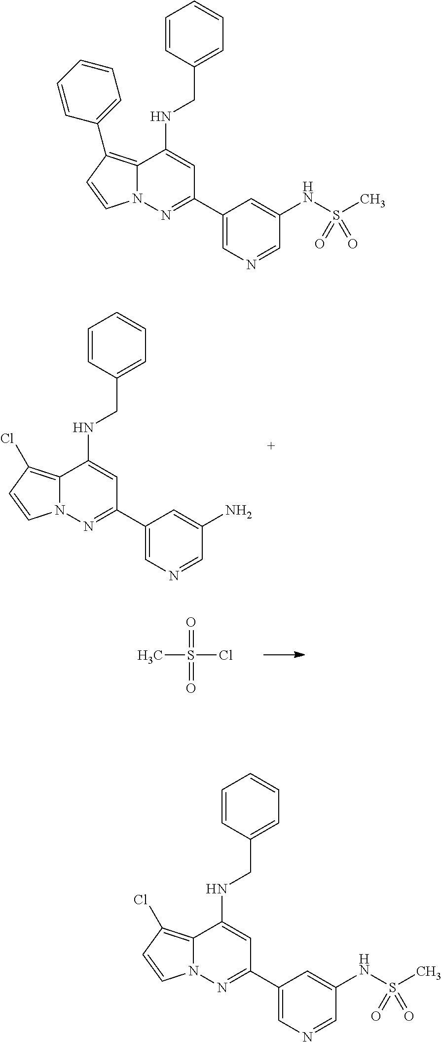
C1=C(C2=NN3C(=C(Cl)C=C3)C(NCC3=CC=CC=C3)=C2)C=C(N)C=N1.CS(Cl)(=O)=O.C1=C(C2=NN3C(=C(C4=CC=CC=C4)C=C3)C(NCC3=CC=CC=C3)=C2)C=C(NS(C)(=O)=O)C=N1.C1=C(C2=NN3C(=C(Cl)C=C3)C(NCC3=CC=CC=C3)=C2)C=C(NS(C)(=O)=O)C=N1
